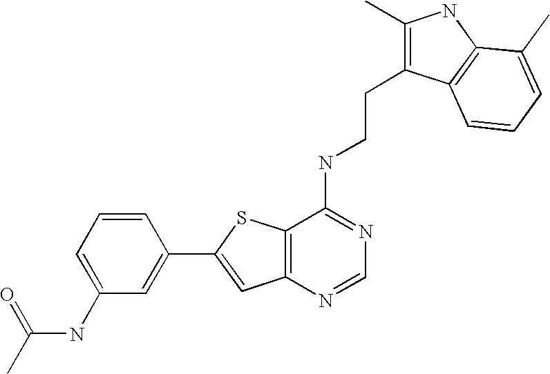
C1=CC=C(NC(=O)C)C=C1C1=CC2=C(S1)C(NCCC1=C(C)NC3=C1C=CC=C3C)=NC=N2
